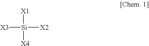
[X3][Si]([X2])([X1])[X4]
